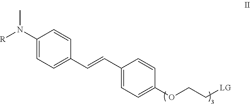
[R]N(C1=CC=C(C=CC2=CC=C(OCC[LG])C=C2)C=C1)C
